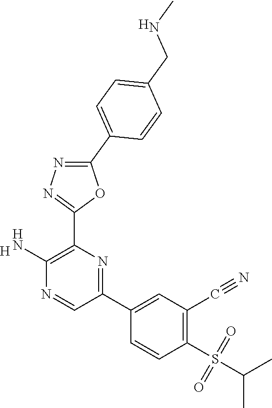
[H].C1(N)=C(C2=NN=C(C3=CC=C(CNC)C=C3)O2)N=C(C2=CC(C#N)=C(S(C(C)C)(=O)=O)C=C2)C=N1.[H]
